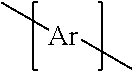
C[Ar]C
